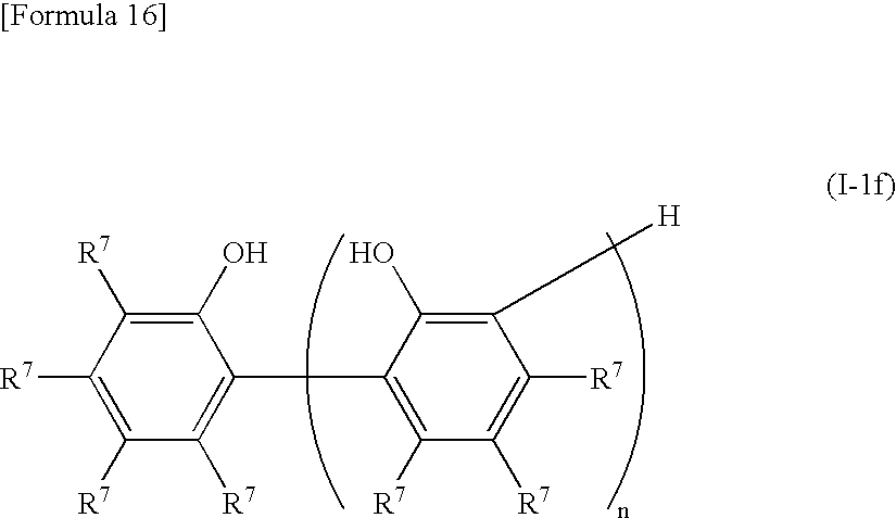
C1(O)=C([R7])C([R7])=C([R7])C([R7])=C1C1=C([R7])C([R7])=C([R7])C([H])=C1O
